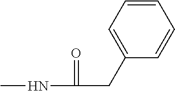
CNC(=O)CC1=CC=CC=C1
